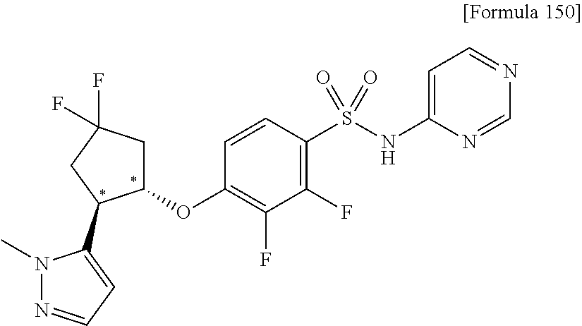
C1(OC2CC(F)(F)CC2C2=CC=NN2C)=C(F)C(F)=C(S(NC2=CC=NC=N2)(=O)=O)C=C1
